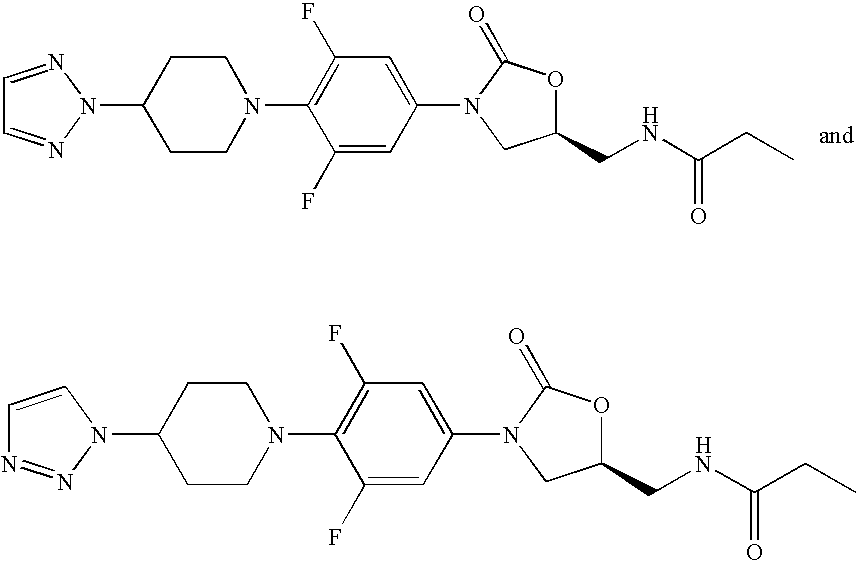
C1CC(N2N=CC=N2)CCN1C1=C(F)C=C(N2CC(CNC(CC)=O)OC2=O)C=C1F.C1CC(N2C=CN=N2)CCN1C1=C(F)C=C(N2CC(CNC(CC)=O)OC2=O)C=C1F
